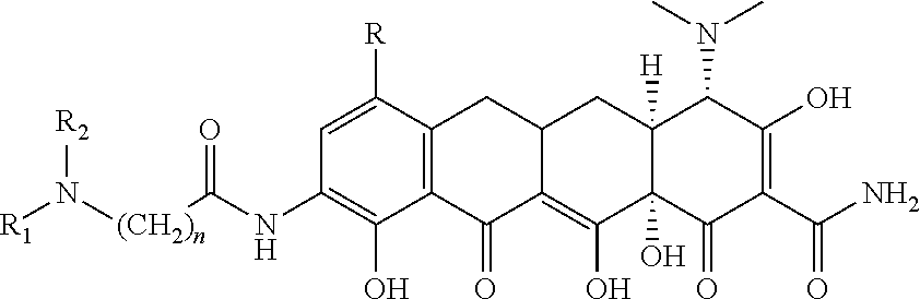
[R1]N([(CH2)n]C(NC1=C(O)C2=C(C([R])=C1)CC1C(=C(O)C3(O)C([H])(C1)C(N(C)C)C(O)=C(C(N)=O)C3=O)C2=O)=O)[R2]
